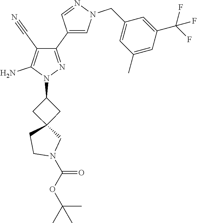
C1C2(CC1N1N=C(C3=CN(CC4=CC(C)=CC(C(F)(F)F)=C4)N=C3)C(C#N)=C1N)CCN(C(OC(C)(C)C)=O)C2
